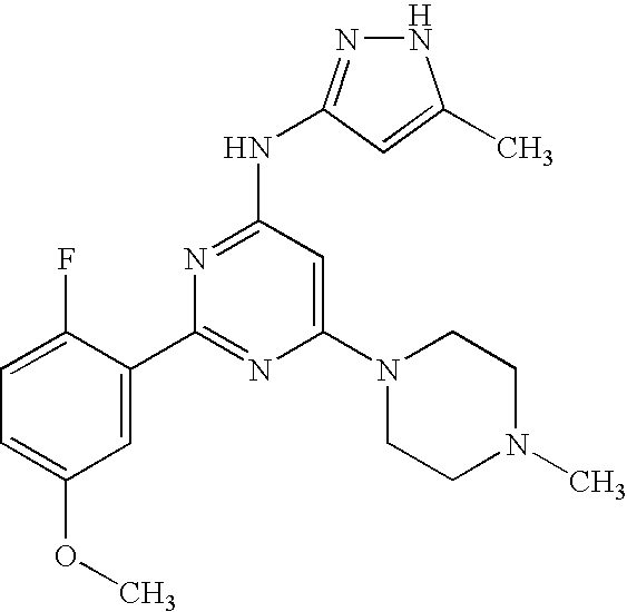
N(C1=NC(C2=CC(OC)=CC=C2F)=NC(N2CCN(C)CC2)=C1)C1=NNC(C)=C1
